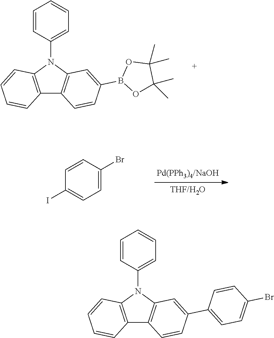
C12=C(N(C3=CC=CC=C3)C3=C1C=CC(B1OC(C)(C)C(C)(C)O1)=C3)C=CC=C2.[THF/H2O].C1(I)=CC=C(Br)C=C1.C12=C(N(C3=CC=CC=C3)C3=C1C=CC(C1=CC=C(Br)C=C1)=C3)C=CC=C2
